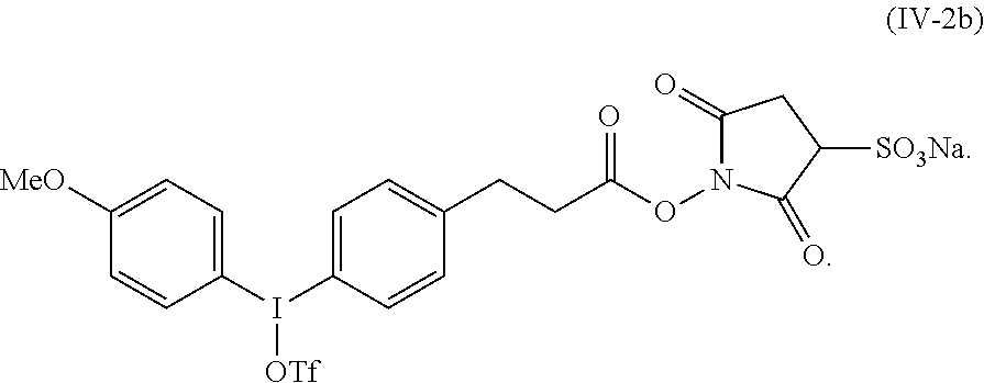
C1=C(I(C2=CC=C([MeO])C=C2)[OTf])C=CC(CCC(ON2C(=O)CC([SO3Na])C2=O)=O)=C1
